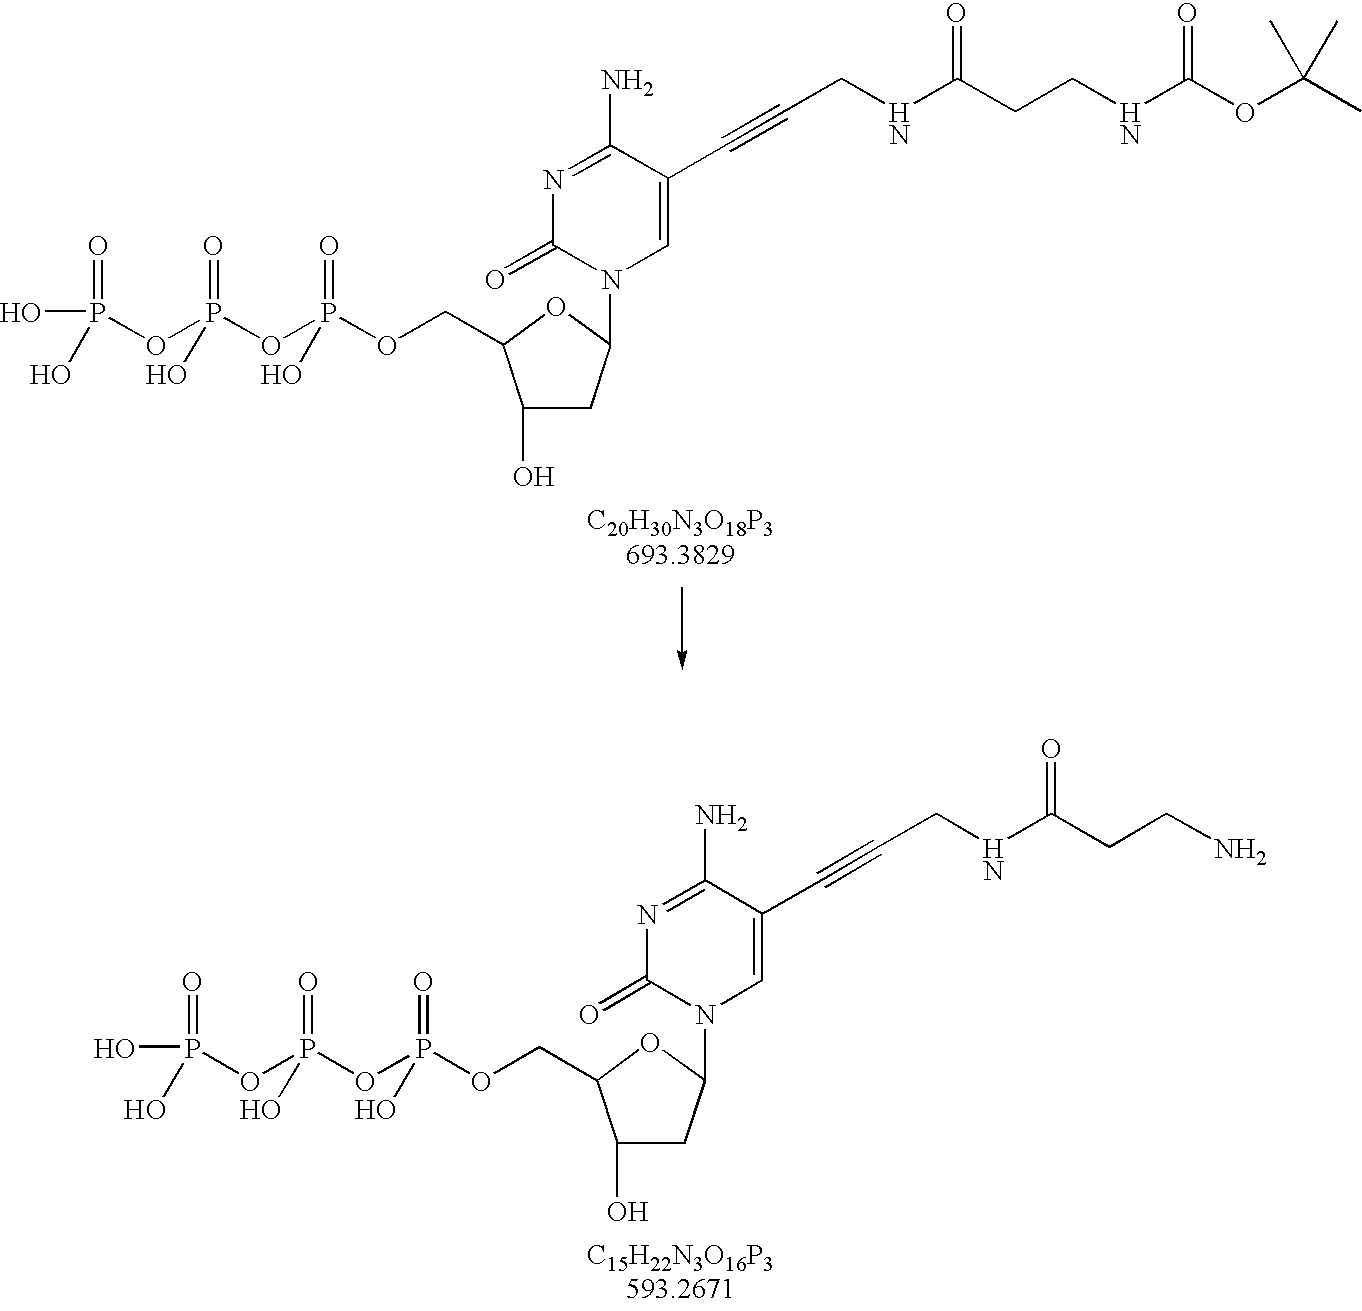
C1(O)CC(N2C=C(C#CCNC(CCNC(OC(C)(C)C)=O)=O)C(N)=NC2=O)OC1COP(OP(OP(O)(=O)O)(=O)O)(=O)O.C1(O)CC(N2C=C(C#CCNC(CCN)=O)C(N)=NC2=O)OC1COP(OP(OP(O)(=O)O)(=O)O)(=O)O
